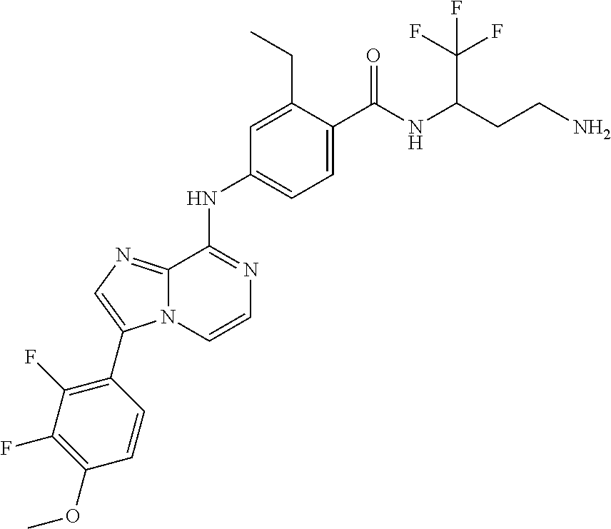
C1(C(NC(CCN)C(F)(F)F)=O)=CC=C(NC2=NC=CN3C2=NC=C3C2=C(F)C(F)=C(OC)C=C2)C=C1CC
